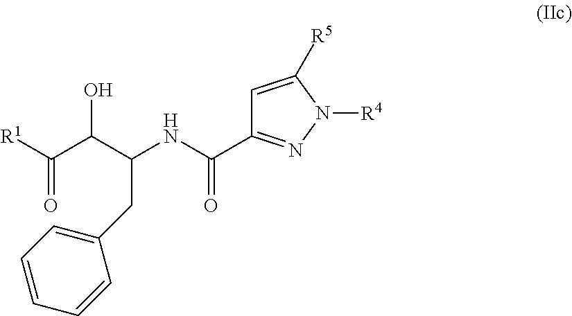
C1=C([R5])N([R4])N=C1C(NC(C(C([R1])=O)O)CC1=CC=CC=C1)=O
